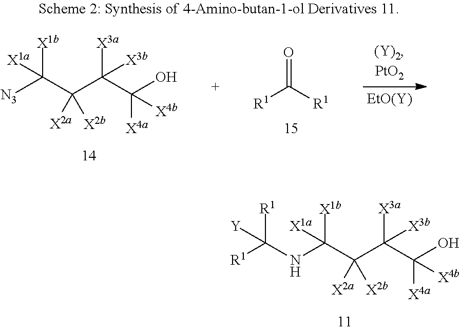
[R1]C([R1])=O.[N3]C(C(C(C(O)([X4a])[X4b])([X3a])[X3b])([X2a])[X2b])([X1b])[X1a].C(NC(C(C(C(O)([X4a])[X4b])([X3a])[X3b])([X2a])[X2b])([X1b])[X1a])([R1])([R1])[Y]
